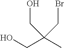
OCC(C)(CO)CBr
